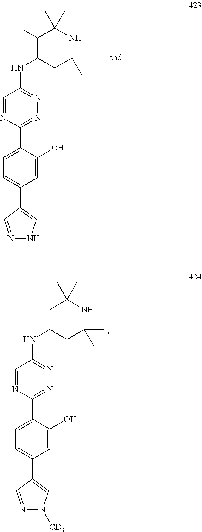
N1=C(C2=CC=C(C3=CNN=C3)C=C2O)N=CC(NC2C(F)C(C)(C)NC(C)(C)C2)=N1.N1=C(C2=CC=C(C3=CN([CD3])N=C3)C=C2O)N=CC(NC2CC(C)(C)NC(C)(C)C2)=N1
